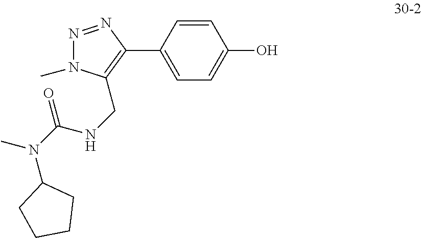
C1=CC(C2=C(CNC(N(C3CCCC3)C)=O)N(C)N=N2)=CC=C1O
